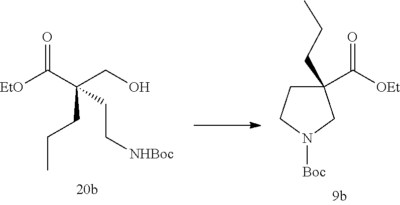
C1(C([OEt])=O)(CCC)CCN([Boc])C1.C(CO)(C([EtO])=O)(CCC)CC[NHBoc]
